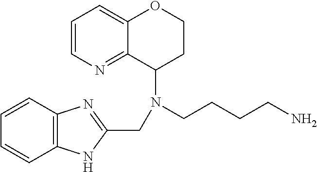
C1=CN=C2C(=C1)OCCC2N(CCCCN)CC1=NC2=C(N1)C=CC=C2
